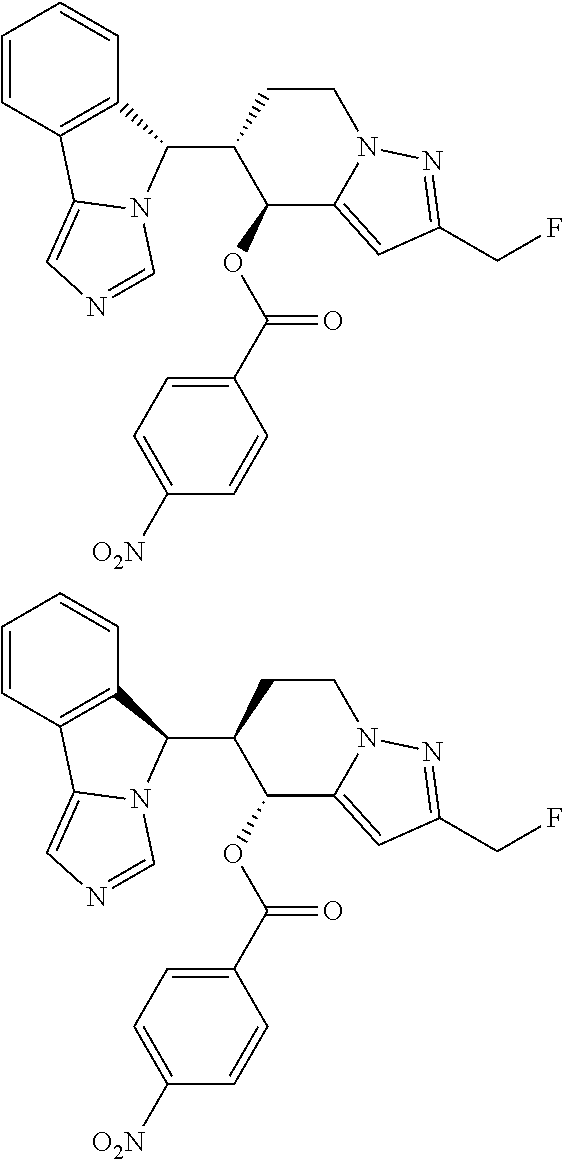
C1=CC2=C(C=C1)C(C1C(OC(=O)C3=CC=C([O2N])C=C3)C3=CC(CF)=NN3CC1)N1C2=CN=C1.C1=CC2=C(C=C1)C(C1C(OC(=O)C3=CC=C([O2N])C=C3)C3=CC(CF)=NN3CC1)N1C2=CN=C1
